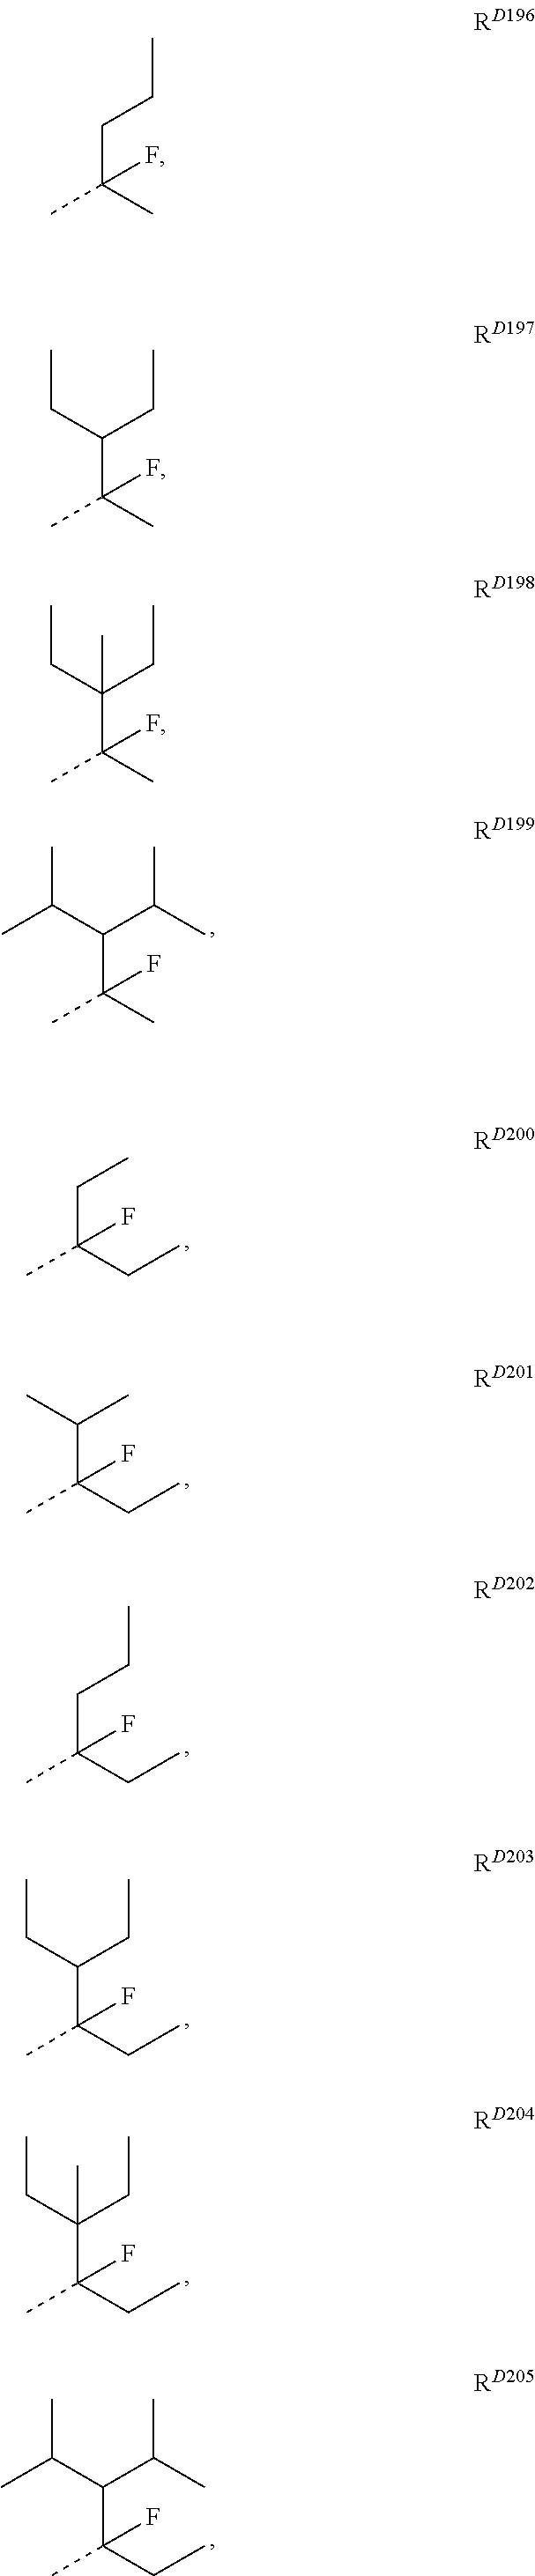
C(C(C)(F)C)(C(C)C)C(C)C.C(C(CC)(F)C)C.C(C(CC)(F)C)(C)C.C(C(CC)(F)C)CC.C(C(CC)(F)C)(CC)CC.C(C(CC)(F)C)(CC)(CC)C.C(C(CC)(F)C)(C(C)C)C(C)C.C(C(C)(F)C)CC.C(C(C)(F)C)(CC)CC.C(C(C)(F)C)(CC)(CC)C
